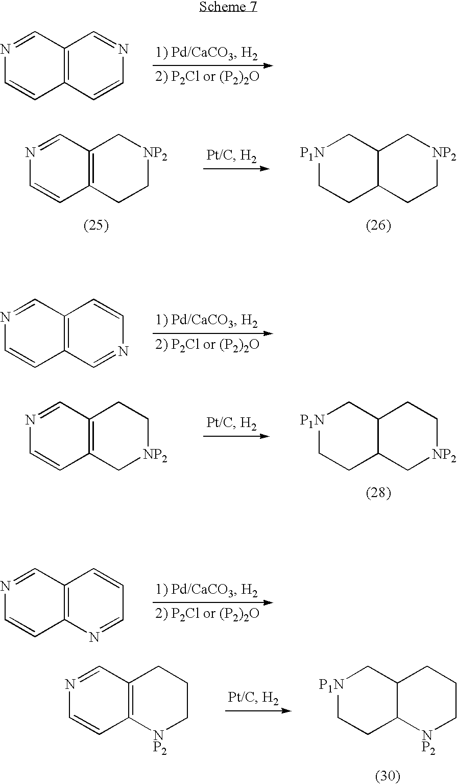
C12=C(C=CN=C1)C=CN=C2.C12=C(CC[NP2]C1)C=CN=C2.C12C(CC[NP2]C1)CC[P1N]C2.C12=C(C=NC=C1)C=CN=C2.C12=C(C[NP2]CC1)C=CN=C2.C12C(C[NP2]CC1)CC[P1N]C2.C12=C(N=CC=C1)C=CN=C2.C12=C([NP2]CCC1)C=CN=C2.C12C([NP2]CCC1)CC[P1N]C2
